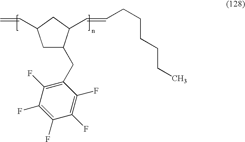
C1C(CC2=C(F)C(F)=C(F)C(F)=C2F)C(C=CCCCCCC)CC1C=C
